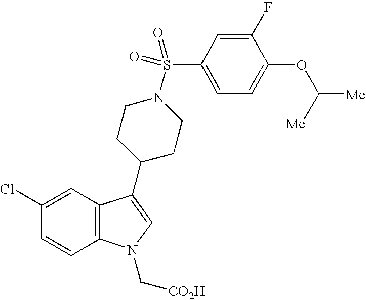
C1(Cl)=CC2=C(C=C1)N(C[CO2H])C=C2C1CCN(S(C2=CC=C(OC([Me])[Me])C(F)=C2)(=O)=O)CC1
